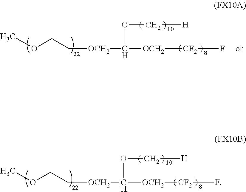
C([OCH2]C([OCH2][CF2]F)OC[H])COC.C([OCH2]C([OCH2][CF2]F)OC[H])COC
